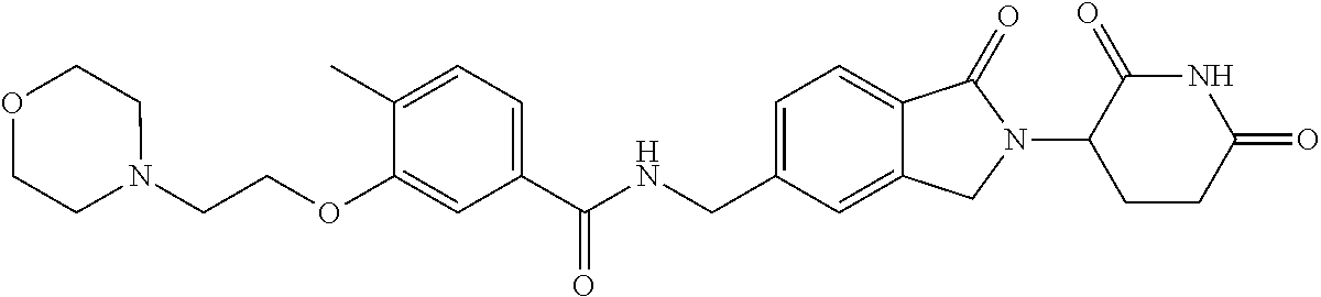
C1(OCCN2CCOCC2)=CC(C(NCC2=CC=C3C(=C2)CN(C2CCC(=O)NC2=O)C3=O)=O)=CC=C1C
